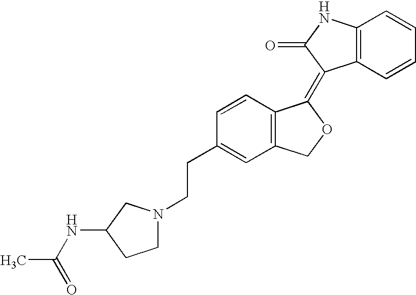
C1=CC(CCN2CCC(NC(C)=O)C2)=CC2=C1C(=C1C3=C(NC1=O)C=CC=C3)OC2
